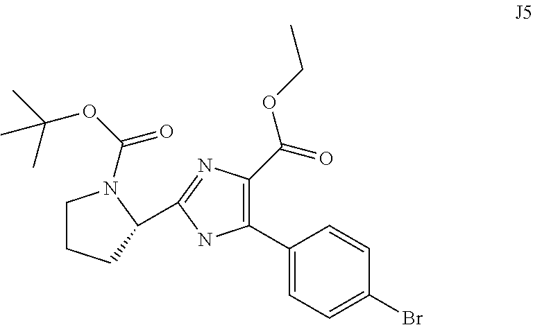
C1(C2=CC=C(Br)C=C2)=C(C(=O)OCC)N=C(C2CCCN2C(OC(C)(C)C)=O)N1
